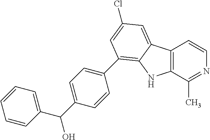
C12=C(C(C)=NC=C1)NC1=C(C3=CC=C(C(C4=CC=CC=C4)O)C=C3)C=C(Cl)C=C21
